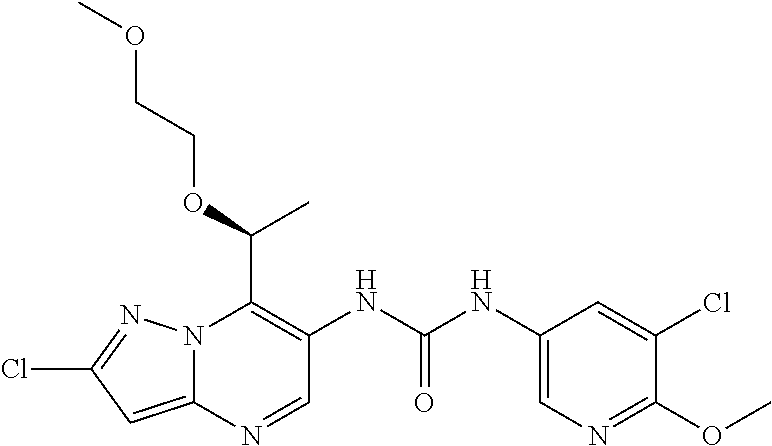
N12C(=CC(Cl)=N1)N=CC(NC(NC1=CN=C(OC)C(Cl)=C1)=O)=C2C(OCCOC)C
